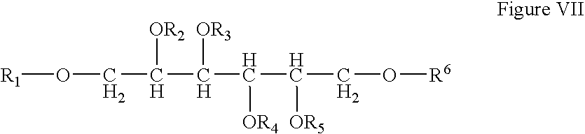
C(C(C(C(CO[R6])[OR5])[OR4])[OR3])(CO[R1])[OR2]
